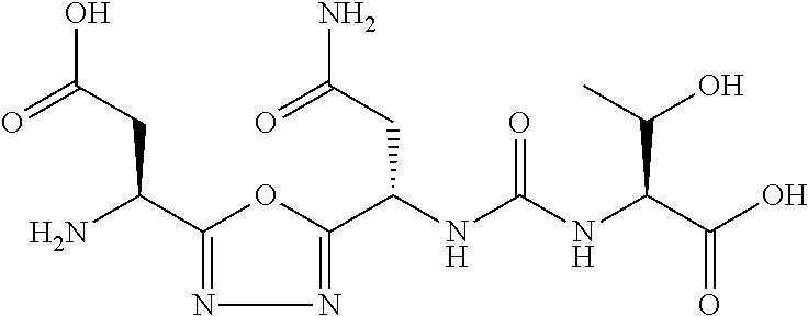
C1(C(N)CC(O)=O)=NN=C(C(NC(NC(C(O)=O)C(O)C)=O)CC(N)=O)O1
